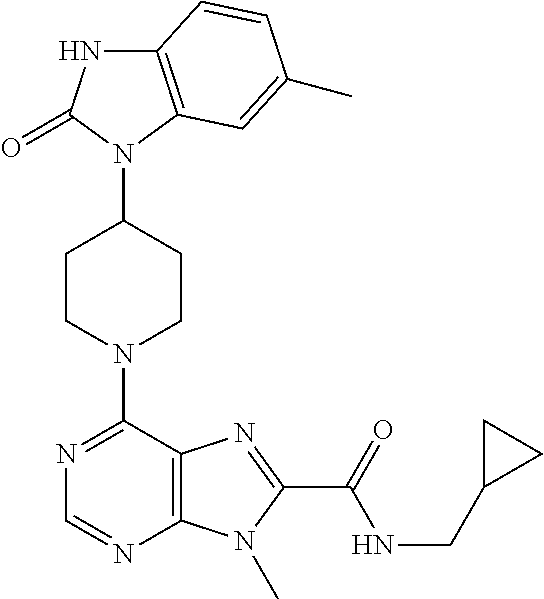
C12=C(C=C(C)C=C1)N(C1CCN(C3=NC=NC4=C3N=C(C(=O)NCC3CC3)N4C)CC1)C(=O)N2
